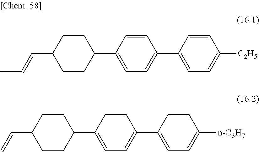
C1CC(C2=CC=C(C3=CC=C([C2H5])C=C3)C=C2)CCC1C=CC.C1CC(C2=CC=C(C3=CC=C([n-C3H7])C=C3)C=C2)CCC1C=C
